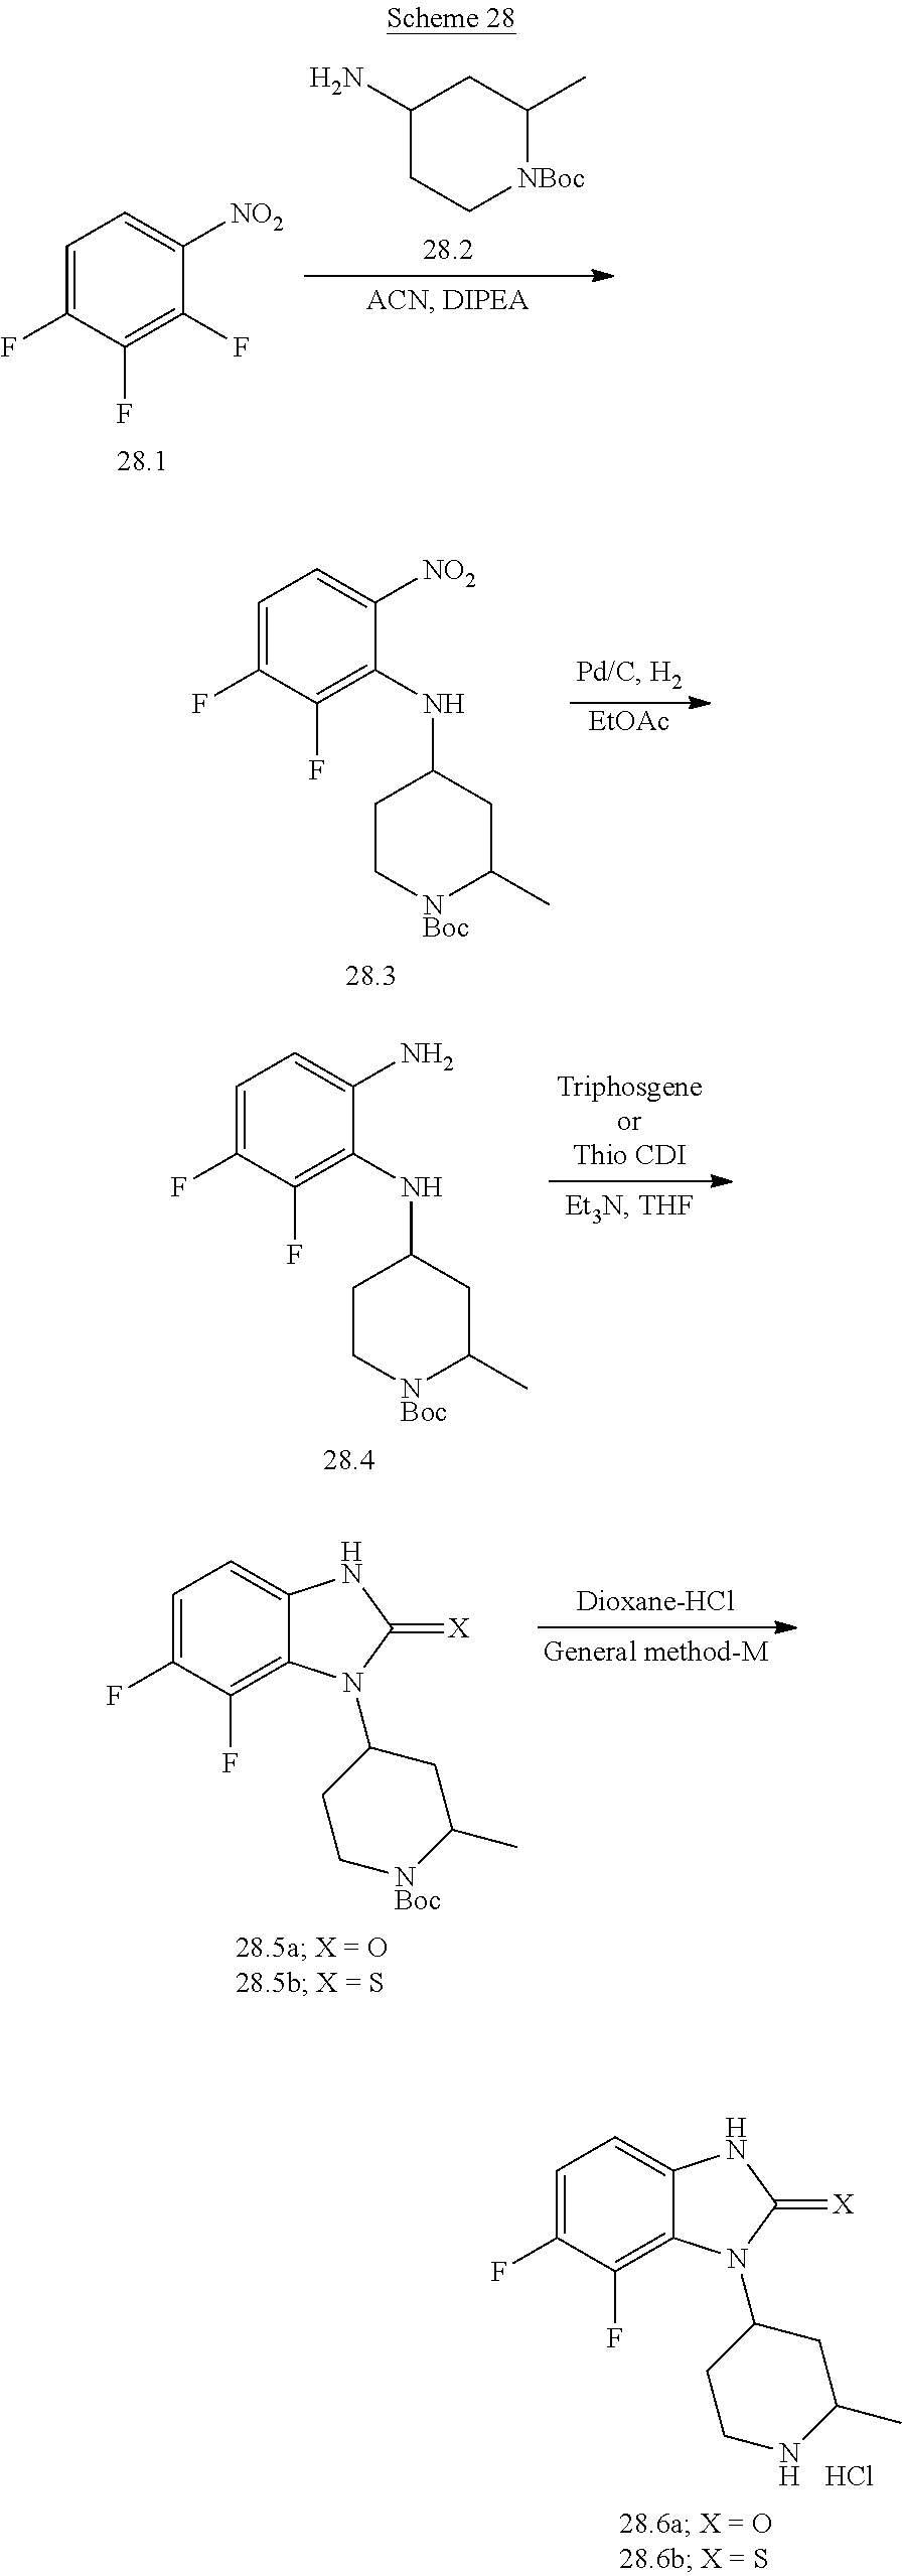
C1=C(F)C(F)=C(F)C([NO2])=C1.C1(N)CC[NBoc]C(C)C1.C1=C(F)C(F)=C(NC2CC[NBoc]C(C)C2)C([NO2])=C1.[EtOAc].C1=C(F)C(F)=C(NC2CC[NBoc]C(C)C2)C(N)=C1.C1=C(F)C(F)=C2C(=C1)NC(=[X])N2C1CC[NBoc]C(C)C1.C1=C(F)C(F)=C2C(=C1)NC(=[X])N2C1CCNC(C)C1.Cl
